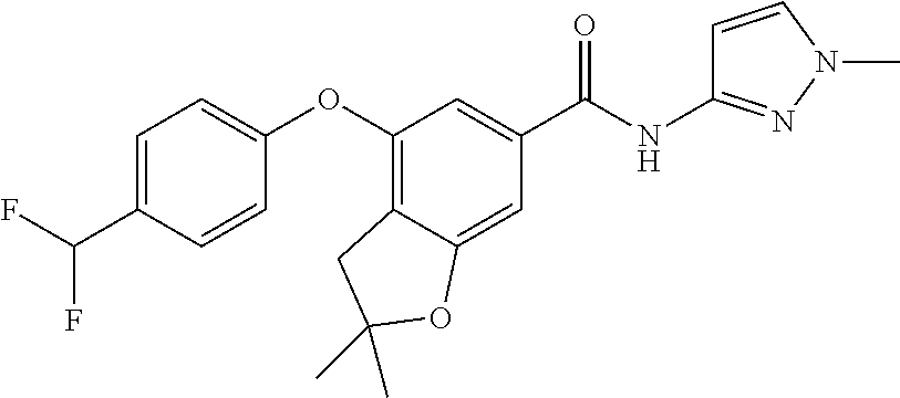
C1=C(C(F)F)C=CC(OC2=C3C(=CC(C(NC4=NN(C)C=C4)=O)=C2)OC(C)(C)C3)=C1
